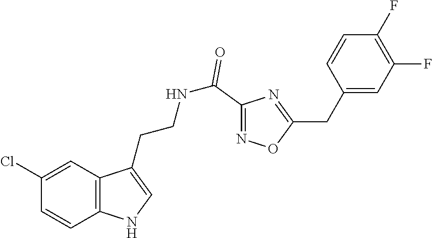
C1(Cl)=CC2=C(C=C1)NC=C2CCNC(C1=NOC(CC2=CC(F)=C(F)C=C2)=N1)=O
